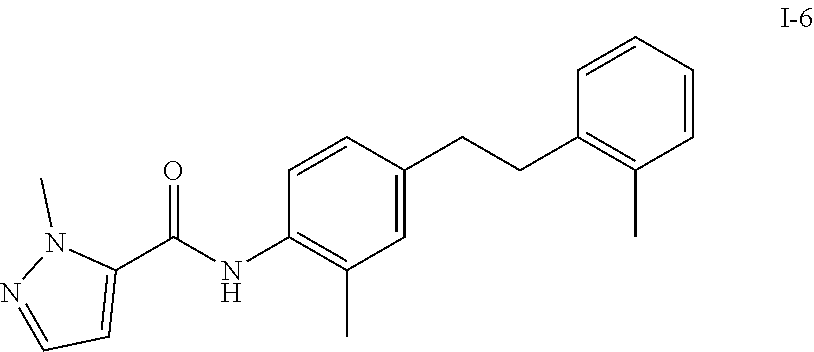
C1=CC(NC(=O)C2=CC=NN2C)=C(C)C=C1CCC1=C(C)C=CC=C1
